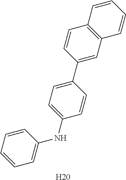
C12=C(C=C(C3=CC=C(NC4=CC=CC=C4)C=C3)C=C1)C=CC=C2.[H20]
